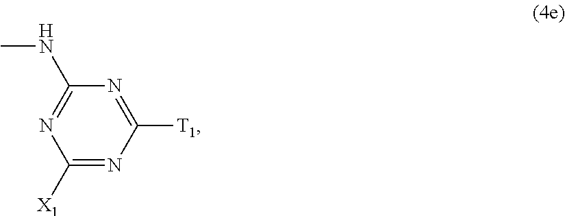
C1([X1])=NC([T1])=NC(NC)=N1
